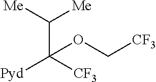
C(C([Me])[Me])([CF3])([Pyd])OC[CF3]
